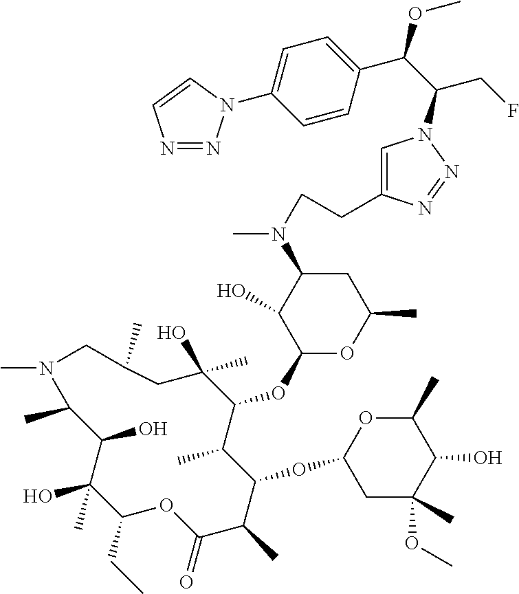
N1=NN(C2=CC=C(C(C(CF)N3C=C(CCN(C4C(O)C(OC5C(C)C(OC6CC(C)(OC)C(O)C(C)O6)C(C)C(=O)OC(CC)C(O)(C)C(O)C(C)N(C)CC(C)CC5(C)O)OC(C)C4)C)N=N3)OC)C=C2)C=C1
